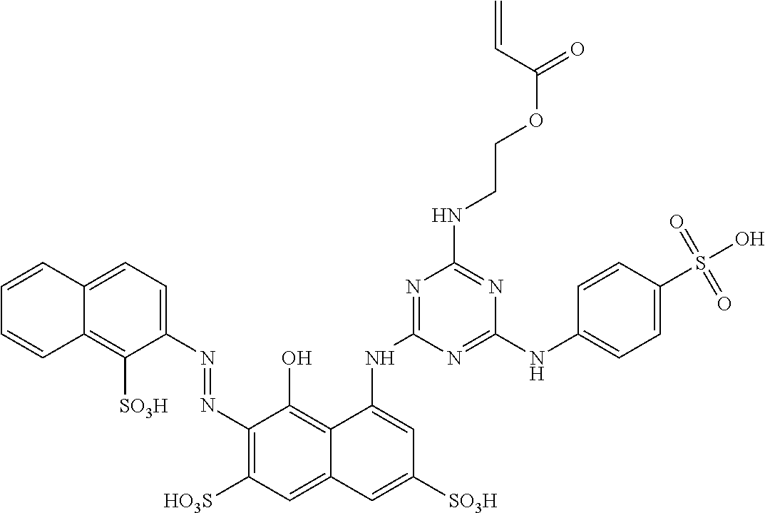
C12=CC=C(N=NC3=C([HO3S])C=C4C(=C3O)C(NC3=NC(NCCOC(=O)C=C)=NC(NC5=CC=C(S(O)(=O)=O)C=C5)=N3)=CC([SO3H])=C4)C([SO3H])=C1C=CC=C2
